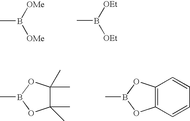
CB([OMe])[OMe].CB([OEt])[OEt].C1(C)(C)C(C)(C)OB(C)O1.C12=C(OB(C)O1)C=CC=C2
